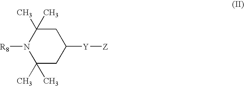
C1(C)(C)CC([Y][Z])CC(C)(C)N1[R8]
